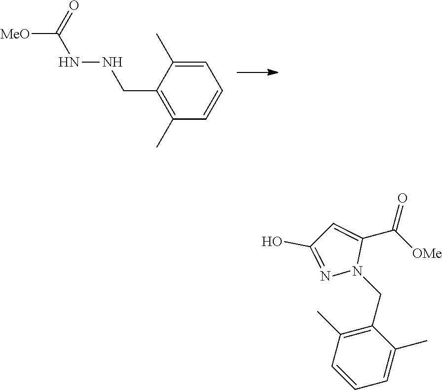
[MeO]C(NNCC1=C(C)C=CC=C1C)=O.C1(CN2C(C(=O)[OMe])=CC(O)=N2)=C(C)C=CC=C1C
